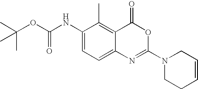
CC(OC(NC1=CC=C2C(=C1C)C(=O)OC(N1CCC=CC1)=N2)=O)(C)C
